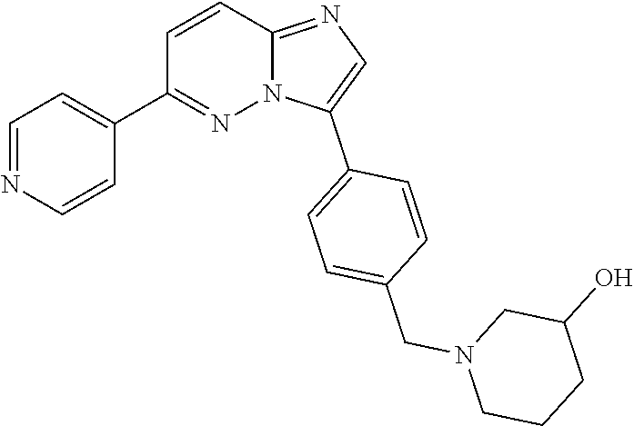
C1=C(C2=CC=C(CN3CCCC(O)C3)C=C2)N2C(=N1)C=CC(C1=CC=NC=C1)=N2
